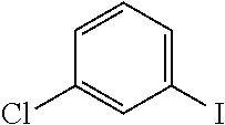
C1(I)=CC=CC(Cl)=C1
